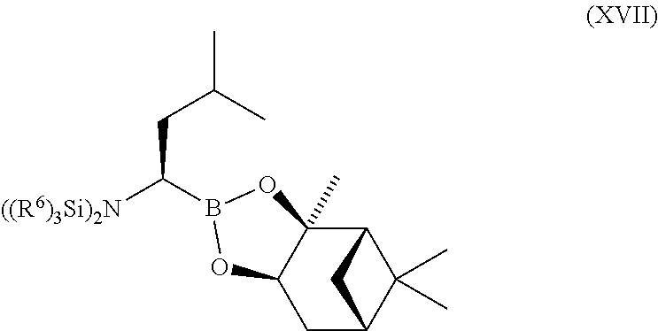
C(C([((R6)3Si)2N])B1OC2(C)C3C(C)(C)C(CC2O1)C3)C(C)C
